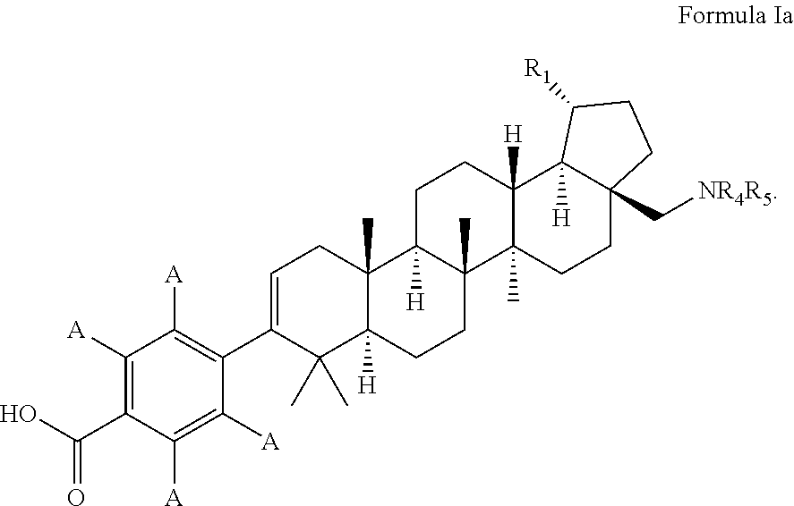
C1([A])=C(C(O)=O)C([A])=C([A])C(C2=CCC3(C)C([H])(C2(C)C)CCC2(C)C3([H])CCC3([H])C2(C)CCC2(C[NR4R5])C3([H])C([R1])CC2)=C1[A]
